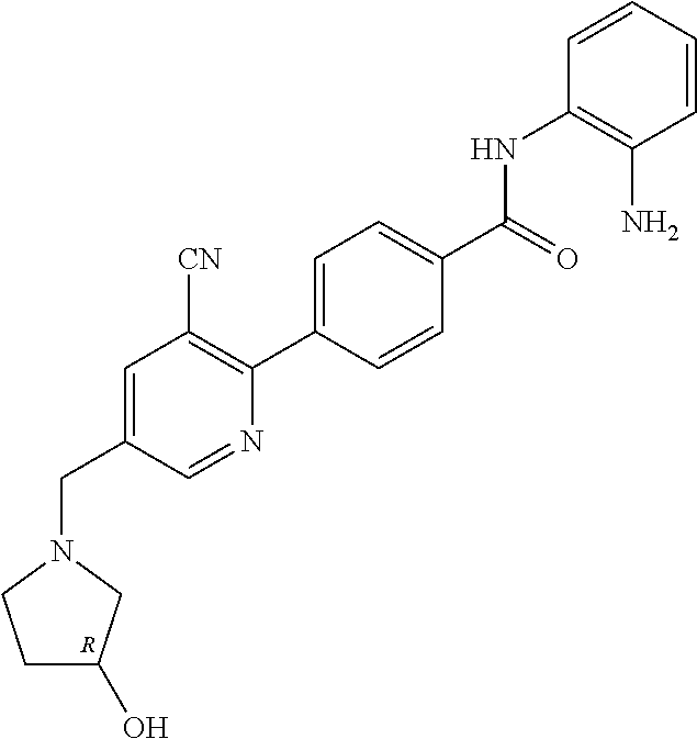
C1C(O)CN(CC2=CC([CN])=C(C3=CC=C(C(=O)NC4=C(N)C=CC=C4)C=C3)N=C2)C1.[R]
